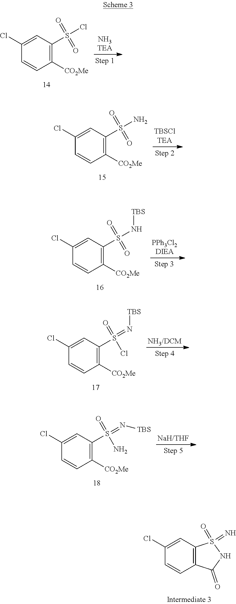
S(=O)(=O)(Cl)C1=C([CO2Me])C=CC(Cl)=C1.S(=O)(=O)(N)C1=C([CO2Me])C=CC(Cl)=C1.S(=O)(=O)(N[TBS])C1=C([CO2Me])C=CC(Cl)=C1.S(Cl)(=O)(=N[TBS])C1=C([CO2Me])C=CC(Cl)=C1.C1(Cl)=CC2=C(C=C1)C(=O)NS2(=O)=N.S(N)(=O)(=N[TBS])C1=C([CO2Me])C=CC(Cl)=C1
